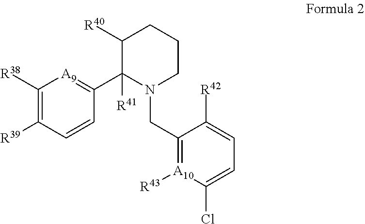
C1([R38])=C([R39])C=CC(C2([R41])N(CC3=[A10]([R43])C(Cl)=CC=C3[R42])CCCC2[R40])=[A9]1
